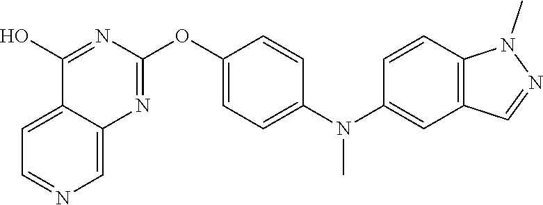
C12=CC=NC=C1N=C(OC1=CC=C(N(C3=CC4=C(C=C3)N(C)N=C4)C)C=C1)N=C2O
